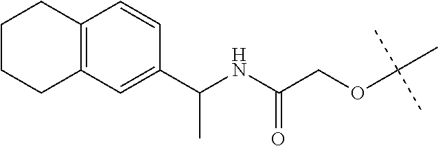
C1CCC2=C(C1)C=CC(C(NC(COC(C)(C)C)=O)C)=C2
